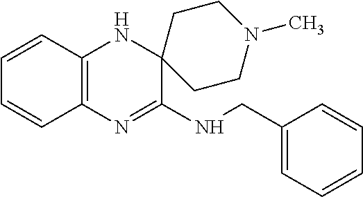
C12=C(N=C(NCC3=CC=CC=C3)C3(N1)CCN(C)CC3)C=CC=C2
